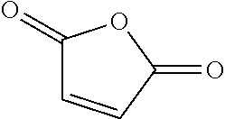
C1(=O)C=CC(=O)O1
